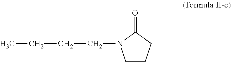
C1CCC(=O)N1CCCC
